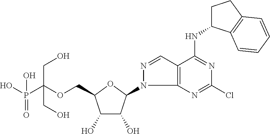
C(OCC1C(O)C(O)C(N2C3=C(C=N2)C(NC2CCC4=C2C=CC=C4)=NC(Cl)=N3)O1)(P(O)(O)=O)(CO)CO
